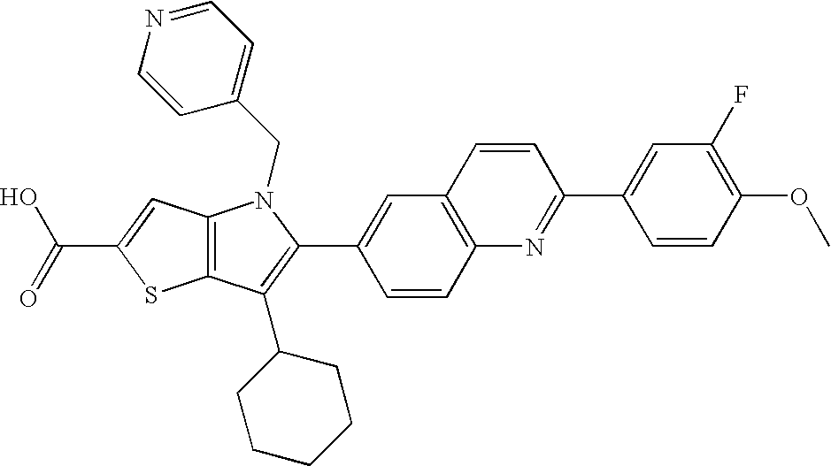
C(C1=CC2=C(S1)C(C1CCCCC1)=C(C1=CC3=C(C=C1)N=C(C1=CC(F)=C(OC)C=C1)C=C3)N2CC1=CC=NC=C1)(=O)O
